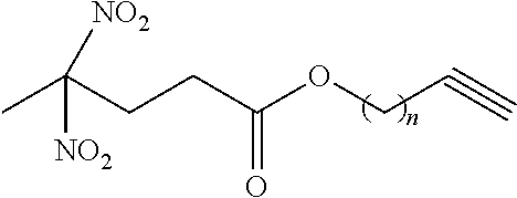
CC(CCC(OCC#C)=O)([NO2])[NO2]
